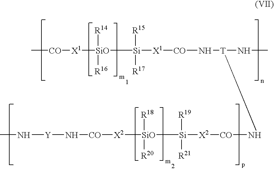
[X1]([SiO]([R14])([R16])[Si]([R15])([R17])[X1][CO]N[T](NC)N[CO][X2][Si]([SiO]([X2][CO]N[Y]NC)([R18])[R20])([R19])[R21])[CO]C
